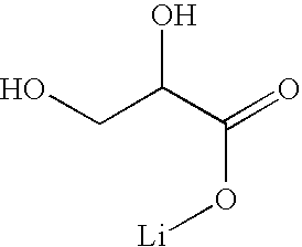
OCC(O)C(O[Li])=O
